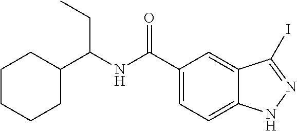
C1CCCC(C(NC(C2=CC=C3C(=C2)C(I)=NN3)=O)CC)C1
